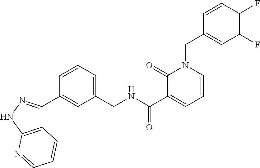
C1=CC(F)=C(F)C=C1CN1C(=O)C(C(=O)NCC2=CC=CC(C3=NNC4=C3C=CC=N4)=C2)=CC=C1
